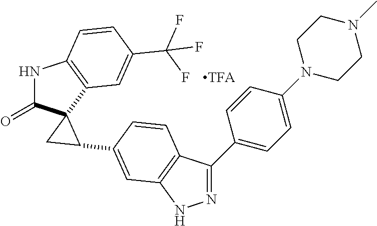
N1C(=O)C2(C3=C1C=CC(C(F)(F)F)=C3)C(C1=CC3=C(C(C4=CC=C(N5CCN(C)CC5)C=C4)=NN3)C=C1)C2
